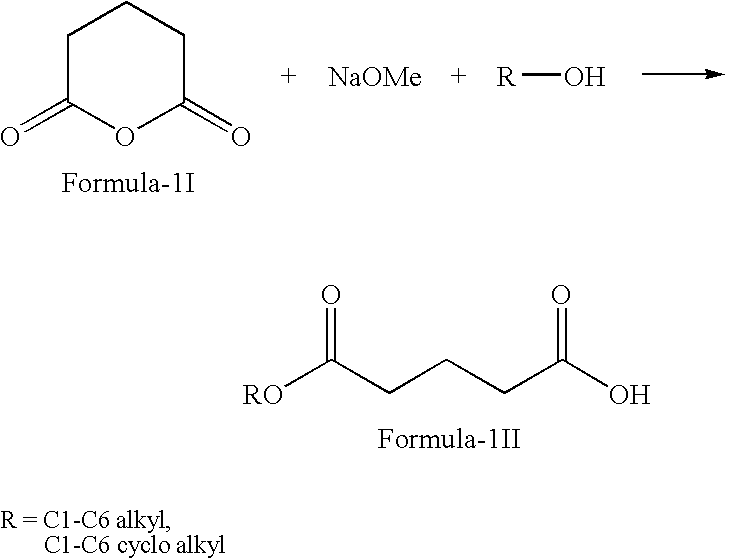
[RO]C(CCCC(O)=O)=O.C1C(=O)OC(=O)CC1.[NaOMe].[R]O
